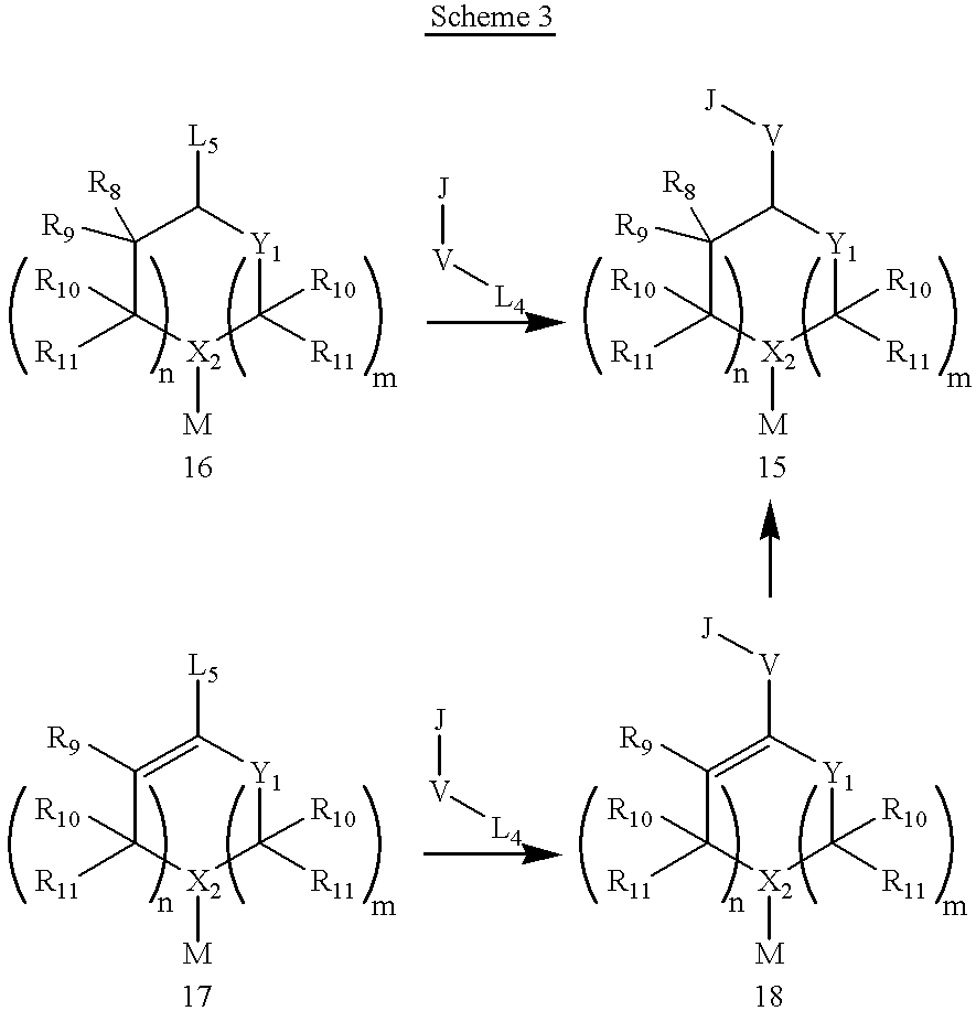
[M][X2]1C([R11])([R10])C([R9])([R8])C([L5])[Y1]C1([R11])[R10].[V]([L4])[J].[M][X2]1C([R11])([R10])C([R9])([R8])C([V][J])[Y1]C1([R11])[R10].[M][X2]1C([R11])([R10])C([R9])=C([V][J])[Y1]C1([R11])[R10].[M][X2]1C([R11])([R10])C([R9])=C([L5])[Y1]C1([R11])[R10].[V]([L4])[J]
